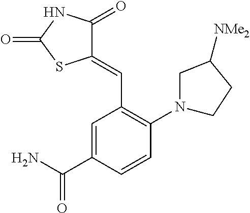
C1=C(C(N)=O)C=CC(N2CC([NMe2])CC2)=C1C=C1C(=O)NC(=O)S1
